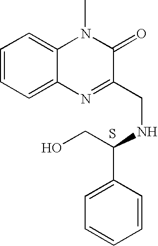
C1=CC=C2C(=C1)N(C)C(=O)C(CNC(C1=CC=CC=C1)CO)=N2.S
